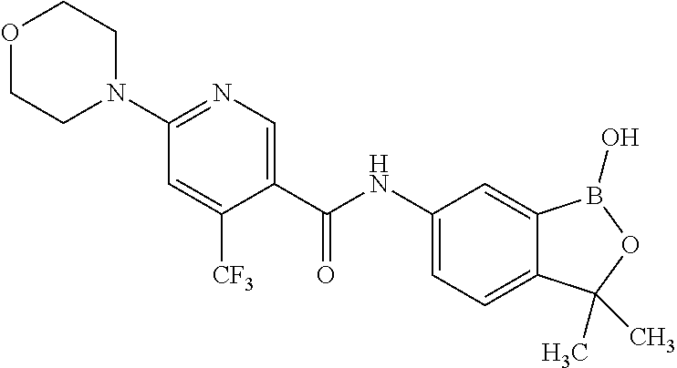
O1CCN(C2=NC=C(C(NC3=CC=C4C(=C3)B(O)OC4(C)C)=O)C([CF3])=C2)CC1
